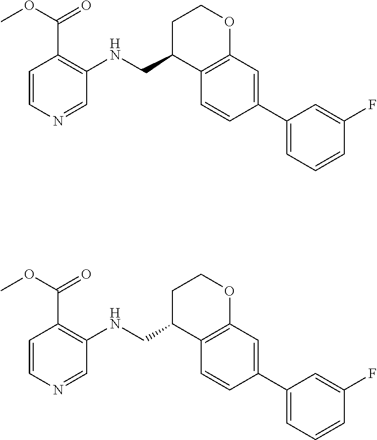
C1C(CNC2=C(C(OC)=O)C=CN=C2)C2=C(OC1)C=C(C1=CC=CC(F)=C1)C=C2.C1C(CNC2=C(C(OC)=O)C=CN=C2)C2=C(OC1)C=C(C1=CC=CC(F)=C1)C=C2
